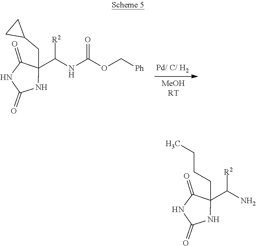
N1C(=O)NC(CC2CC2)(C(NC(OC[Ph])=O)[R2])C1=O.N1C(=O)NC(CCCC)(C(N)[R2])C1=O
